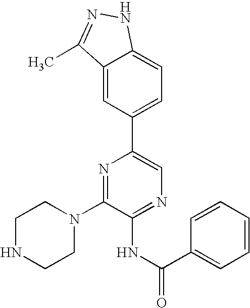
C1(N2CCNCC2)=NC(C2=CC=C3C(=C2)C(C)=NN3)=CN=C1NC(=O)C1=CC=CC=C1
